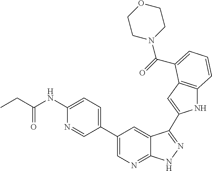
C1(C2=CN=C3C(=C2)C(C2=CC4=C(N2)C=CC=C4C(=O)N2CCOCC2)=NN3)=CC=C(NC(CC)=O)N=C1
